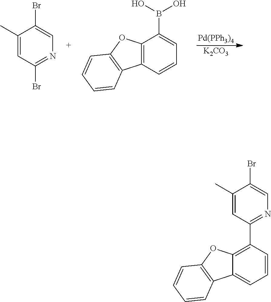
[Pd(PPh3)4].[K2CO3].C1(C)=CC(Br)=NC=C1Br.C12=C(C=CC=C1B(O)O)C1=C(O2)C=CC=C1.C1(C)=CC(C2=C3C(=CC=C2)C2=C(O3)C=CC=C2)=NC=C1Br
